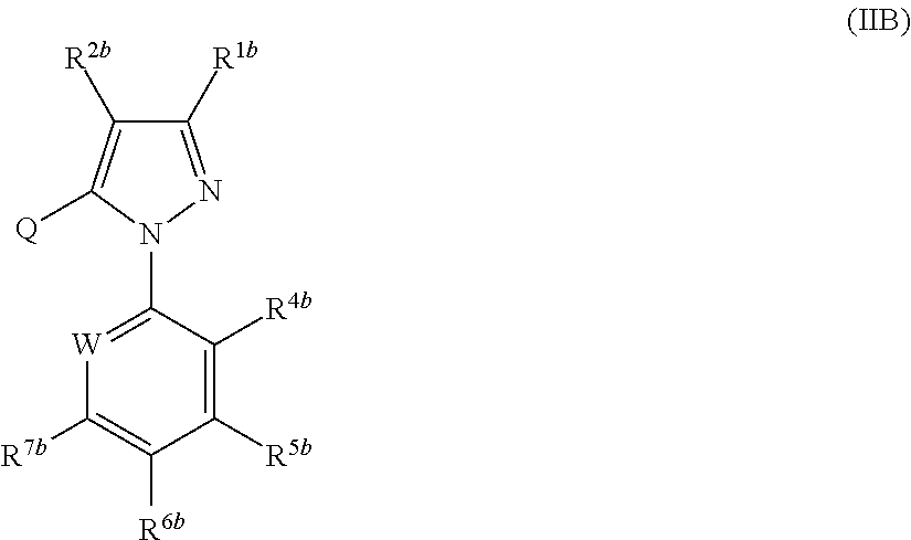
[W]1=C(N2N=C([R1b])C([R2b])=C2[Q])C([R4b])=C([R5b])C([R6b])=C1[R7b]
